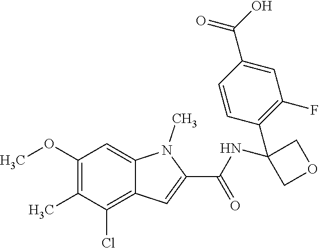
C1(OC)=C(C)C(Cl)=C2C(=C1)N(C)C(C(=O)NC1(C3=C(F)C=C(C(O)=O)C=C3)COC1)=C2
